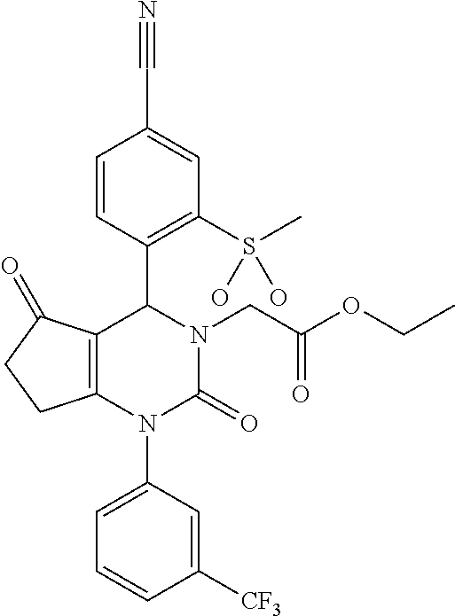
C12=C(N(C3=CC=CC([CF3])=C3)C(=O)N(CC(OCC)=O)C1C1=C(S(C)(O)O)C=C(C#N)C=C1)CCC2=O
